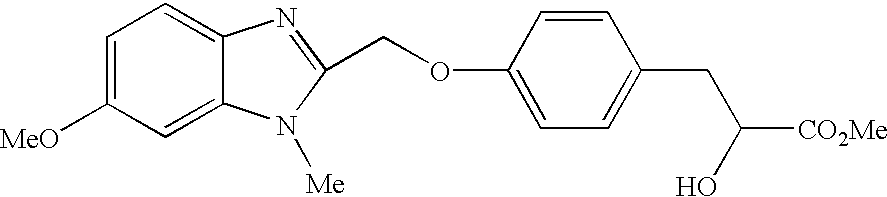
[MeO]C1=CC=C2C(=C1)N([Me])C(COC1=CC=C(CC([CO2Me])O)C=C1)=N2
